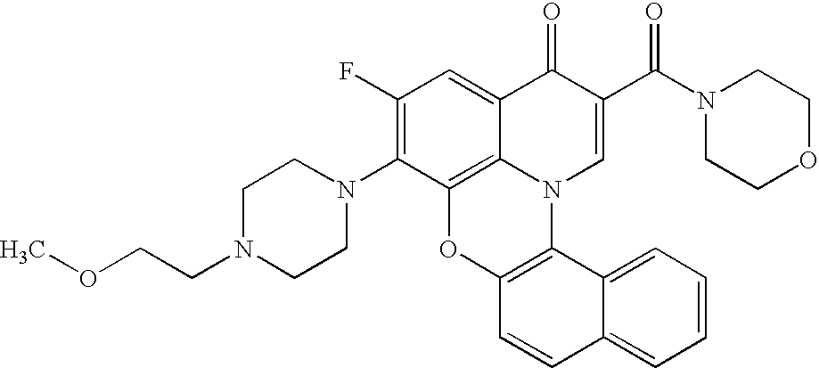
C1(F)=C(N2CCN(CCOC)CC2)C2=C3C(=C1)C(=O)C(C(N1CCOCC1)=O)=CN3C1=C(O2)C=CC2=CC=CC=C12
